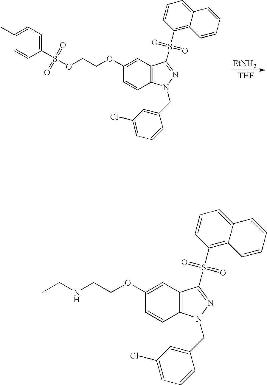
[THF].[EtNH2].C1=CC(S(OCCOC2=CC3=C(C=C2)N(CC2=CC(Cl)=CC=C2)N=C3S(C2=C3C(=CC=C2)C=CC=C3)(=O)=O)(=O)=O)=CC=C1C.N(CCOC1=CC2=C(C=C1)N(CC1=CC(Cl)=CC=C1)N=C2S(C1=C2C(=CC=C1)C=CC=C2)(=O)=O)CC
